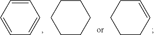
C1CCCCC1.C1CC=CCC1.C1=CC=CC=C1
